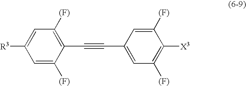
C1=C([(F)])C(C#CC2=CC([(F)])=C([X3])C([(F)])=C2)=C([(F)])C=C1[R3]
